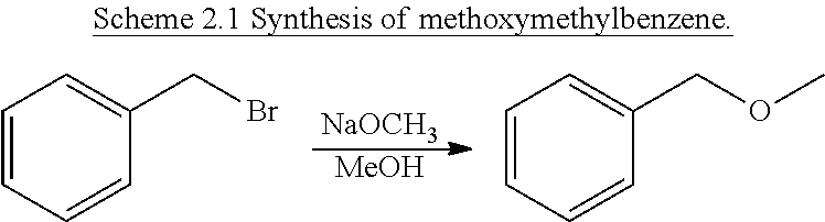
[NaOCH3].[MeOH].C1=CC=CC(CBr)=C1.C1=CC=CC(COC)=C1
